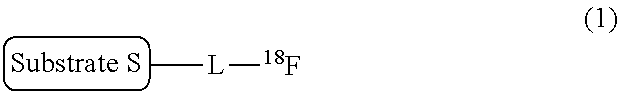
C[L][18F]
